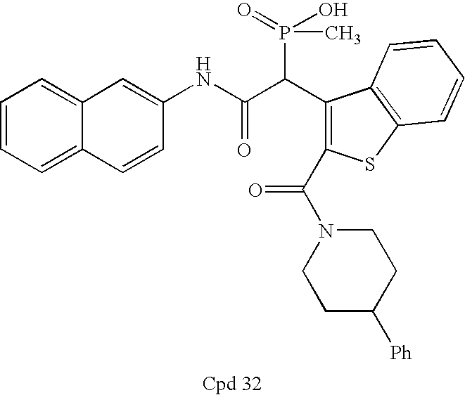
C1=CC=C2C(=C1)C=C(NC(C(C1=C(C(N3CCC([Ph])CC3)=O)SC3=C1C=CC=C3)P(=O)(C)O)=O)C=C2
